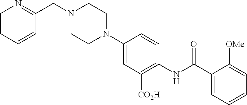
C1(C(NC2=C([CO2H])C=C(N3CCN(CC4=NC=CC=C4)CC3)C=C2)=O)=CC=CC=C1[OMe]
